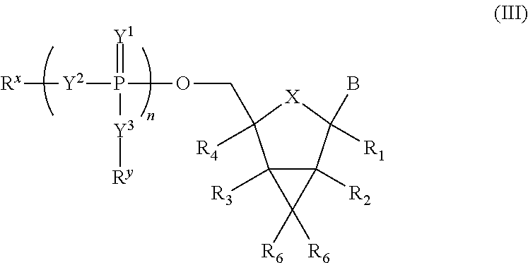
C12([R3])C([R2])(C([R1])(B)[X]C1(COP([Y2][Rx])(=[Y1])[Y3][Ry])[R4])C2([R6])[R6]
